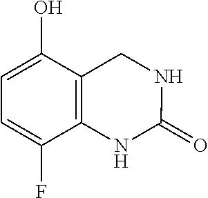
C1=C(F)C2=C(C(O)=C1)CNC(=O)N2
